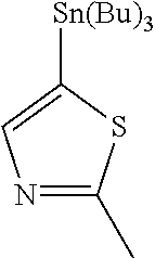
N1=C(C)SC([Sn(Bu)3])=C1
